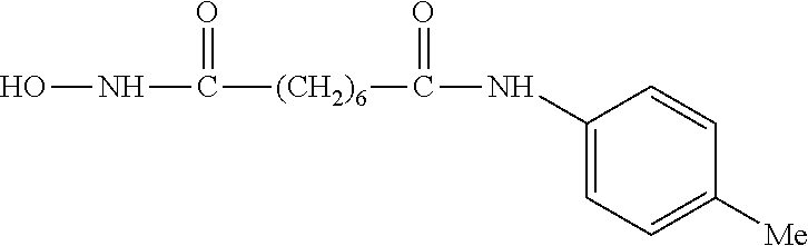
N(C([(CH2)6]C(NC1=CC=C([Me])C=C1)=O)=O)O
